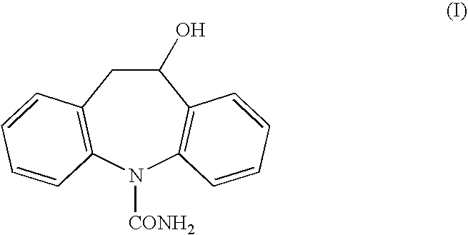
C1(O)CC2=C(N([CONH2])C3=C1C=CC=C3)C=CC=C2
